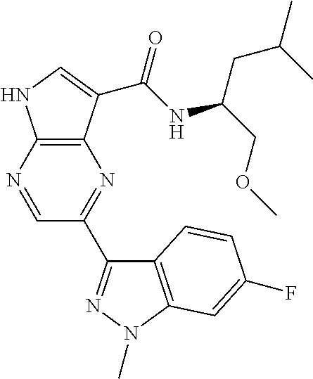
C12=C(C(C(NC(COC)CC(C)C)=O)=CN1)N=C(C1=NN(C)C3=C1C=CC(F)=C3)C=N2
